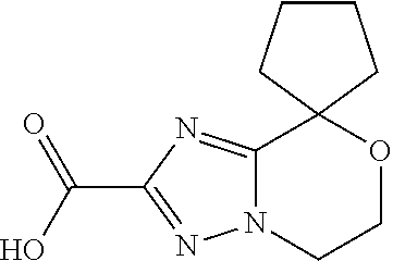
N12C(=NC(C(O)=O)=N1)C1(OCC2)CCCC1
